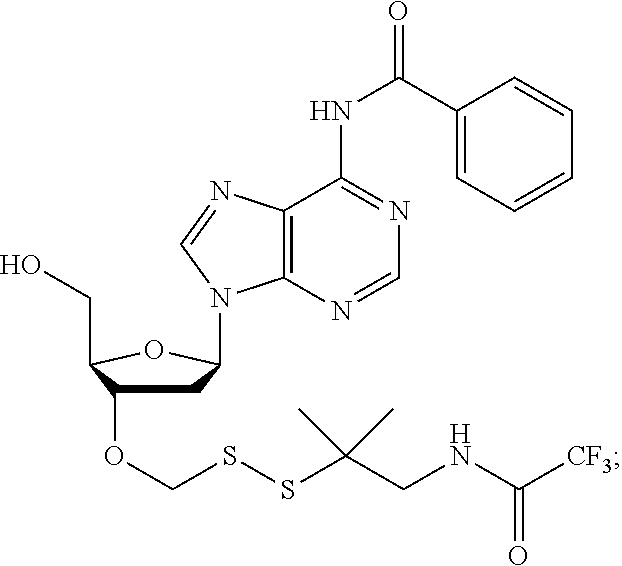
C1(C(NC2=NC=NC3=C2N=CN3C2CC(OCSSC(CNC([CF3])=O)(C)C)C(CO)O2)=O)=CC=CC=C1
